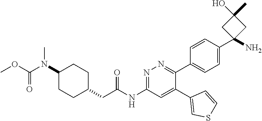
CN(C(OC)=O)C1CCC(CC(=O)NC2=NN=C(C3=CC=C(C4(N)CC(O)(C)C4)C=C3)C(C3=CSC=C3)=C2)CC1
